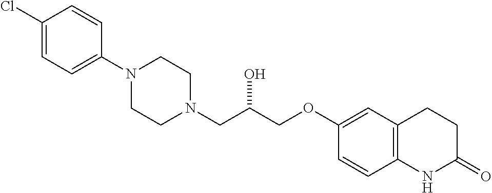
C1(Cl)=CC=C(N2CCN(CC(COC3=CC4=C(C=C3)NC(=O)CC4)O)CC2)C=C1
